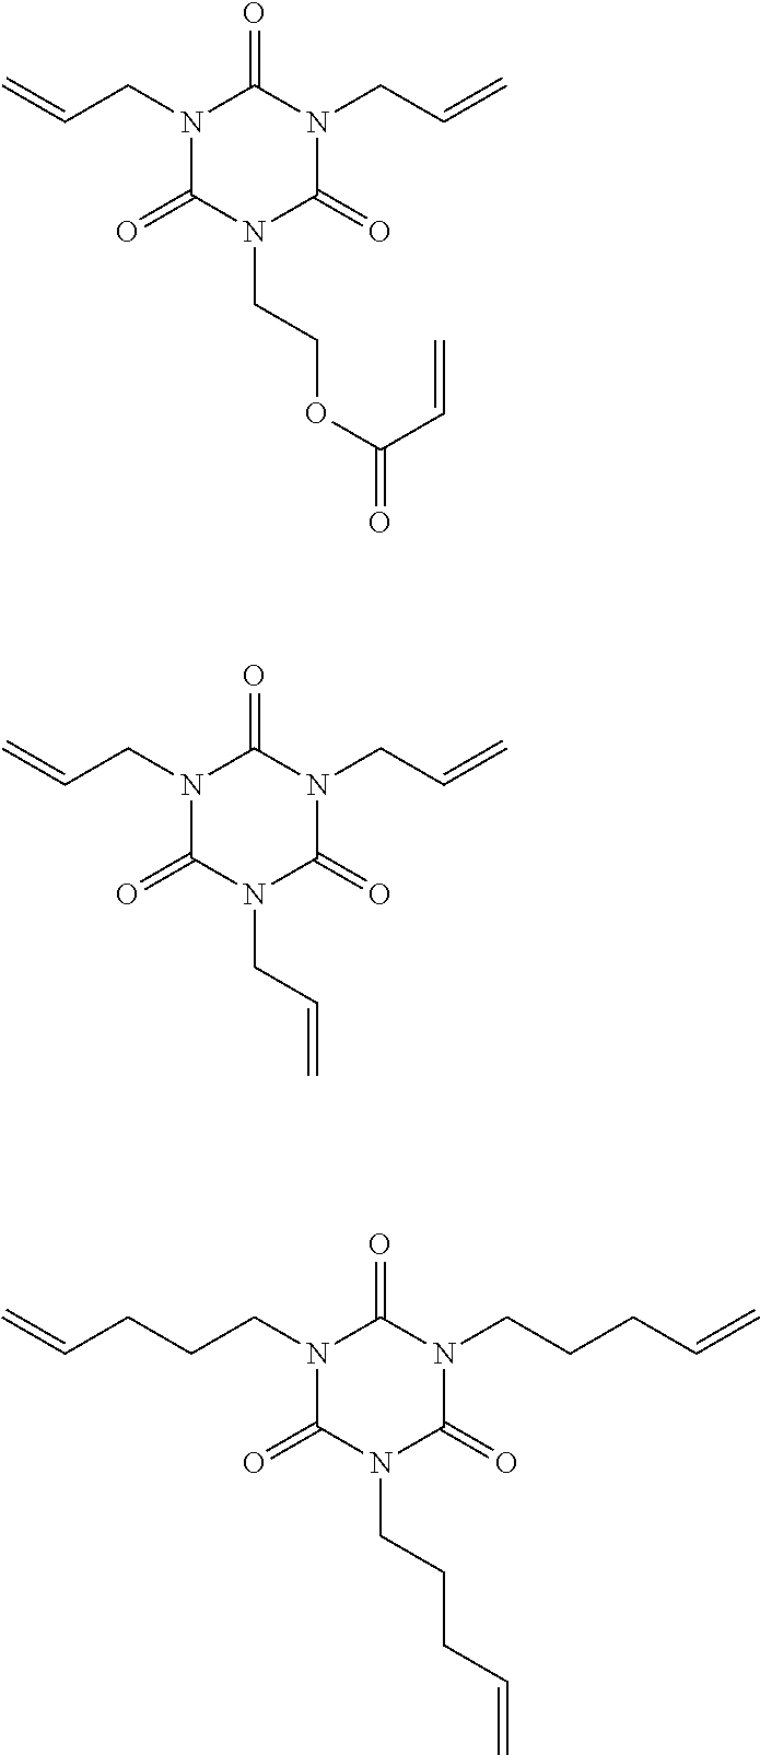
N1(CC=C)C(=O)N(CCOC(=O)C=C)C(=O)N(CC=C)C1=O.N1(CC=C)C(=O)N(CC=C)C(=O)N(CC=C)C1=O.N1(CCCC=C)C(=O)N(CCCC=C)C(=O)N(CCCC=C)C1=O
